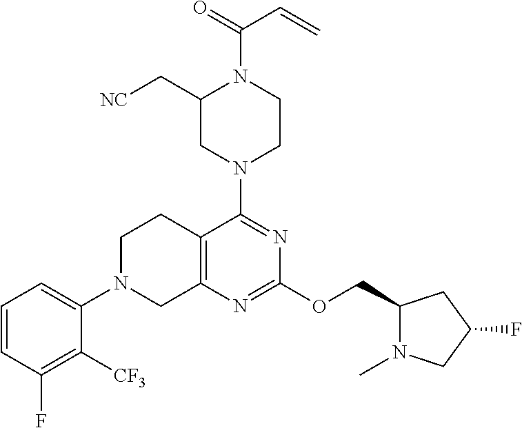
C1(C[NC])CN(C2=NC(OCC3N(C)CC(F)C3)=NC3=C2CCN(C2=CC=CC(F)=C2[CF3])C3)CCN1C(=O)C=C
